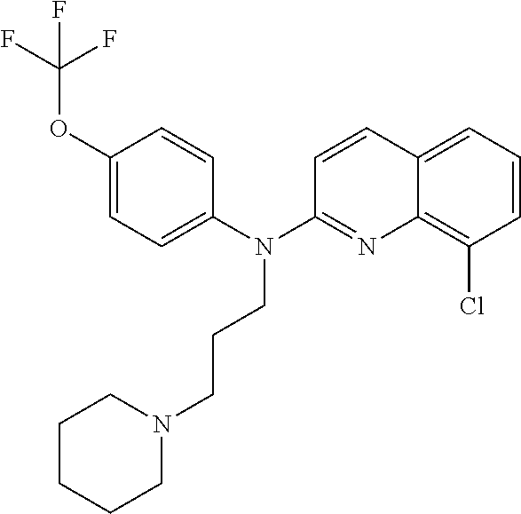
O(C1=CC=C(N(C2=NC3=C(Cl)C=CC=C3C=C2)CCCN2CCCCC2)C=C1)C(F)(F)F
